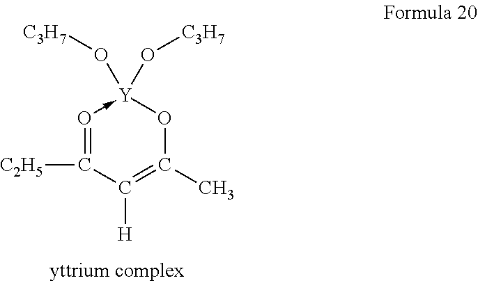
O1->[Y](O[C3H7])(O[C3H7])OC(C)=C([H])C=1[C2H5]
